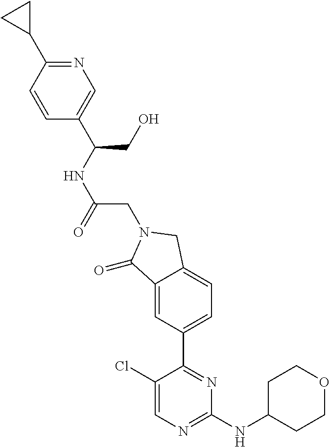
O=C(NC(CO)C1=CN=C(C2CC2)C=C1)CN1C(=O)C2=CC(C3=NC(NC4CCOCC4)=NC=C3Cl)=CC=C2C1
